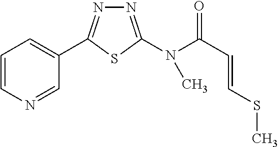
C1=CN=CC(C2=NN=C(N(C(C=CSC)=O)C)S2)=C1
